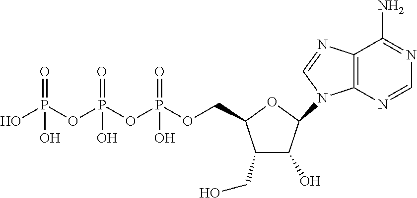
C1(CO)C(O)C(N2C3=C(C(N)=NC=N3)N=C2)OC1COP(OP(OP(O)(=O)O)(=O)O)(=O)O
